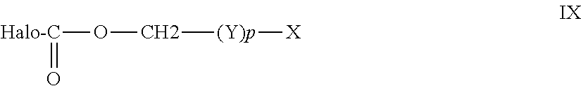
[Halo-C](=O)OC[(Y)p][X]
